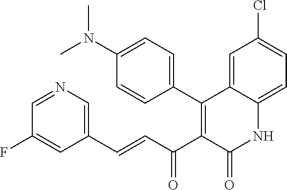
C1(C2=C(C(C=CC3=CN=CC(F)=C3)=O)C(=O)NC3=CC=C(Cl)C=C23)=CC=C(N(C)C)C=C1
